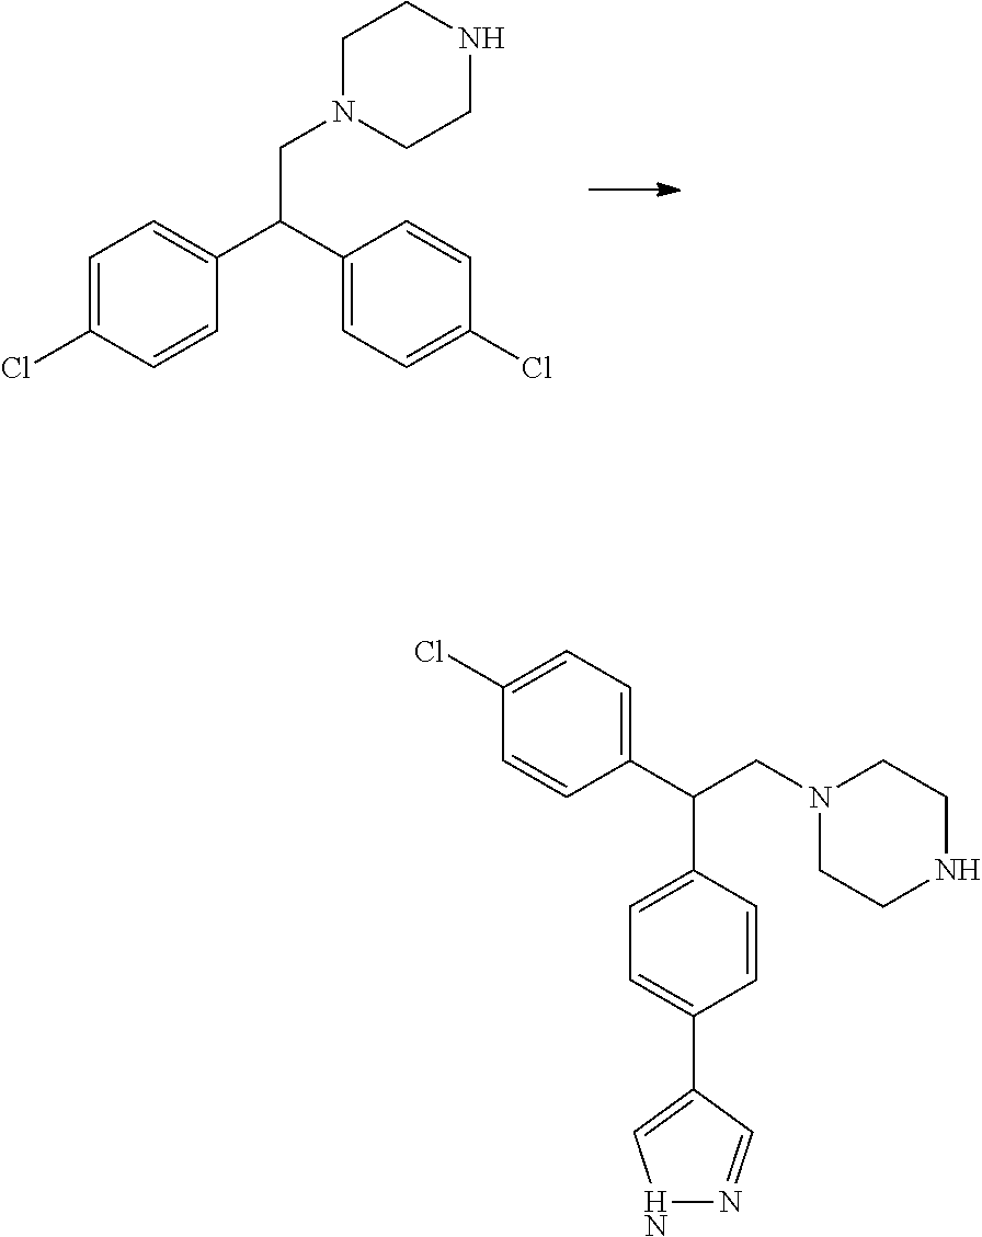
C1=C(Cl)C=CC(C(C2=CC=C(Cl)C=C2)CN2CCNCC2)=C1.C1(C(CN2CCNCC2)C2=CC=C(C3=CNN=C3)C=C2)=CC=C(Cl)C=C1
